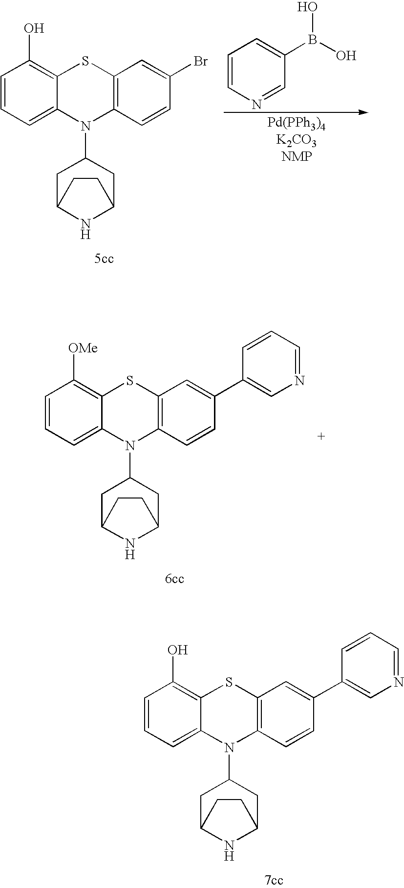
C1=CC=C2C(=C1O)SC1=C(N2C2CC3NC(C2)CC3)C=CC(Br)=C1.C1=CN=CC(B(O)O)=C1.C1=CC=C2C(=C1[OMe])SC1=C(N2C2CC3NC(C2)CC3)C=CC(C2=CN=CC=C2)=C1.C1=CC=C2C(=C1O)SC1=C(N2C2CC3NC(C2)CC3)C=CC(C2=CN=CC=C2)=C1
